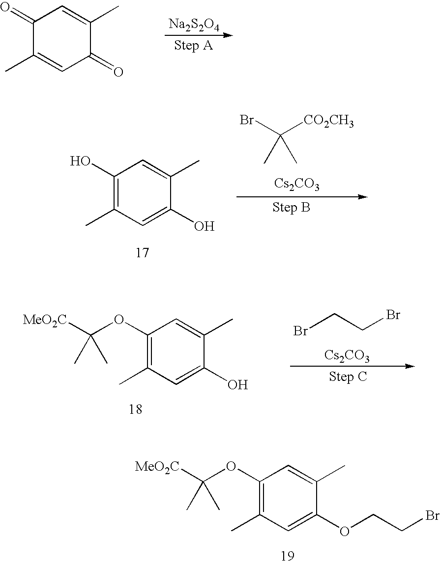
C1(=O)C(C)=CC(=O)C(C)=C1.[Na2S2O4].BrCCBr.[Cs2CO3].C1(OC(C)([MeO2C])C)=C(C)C=C(O)C(C)=C1.C1(OC(C)([MeO2C])C)=C(C)C=C(OCCBr)C(C)=C1.BrC(C)([CO2CH3])C.[Cs2CO3].C1(O)=C(C)C=C(O)C(C)=C1
